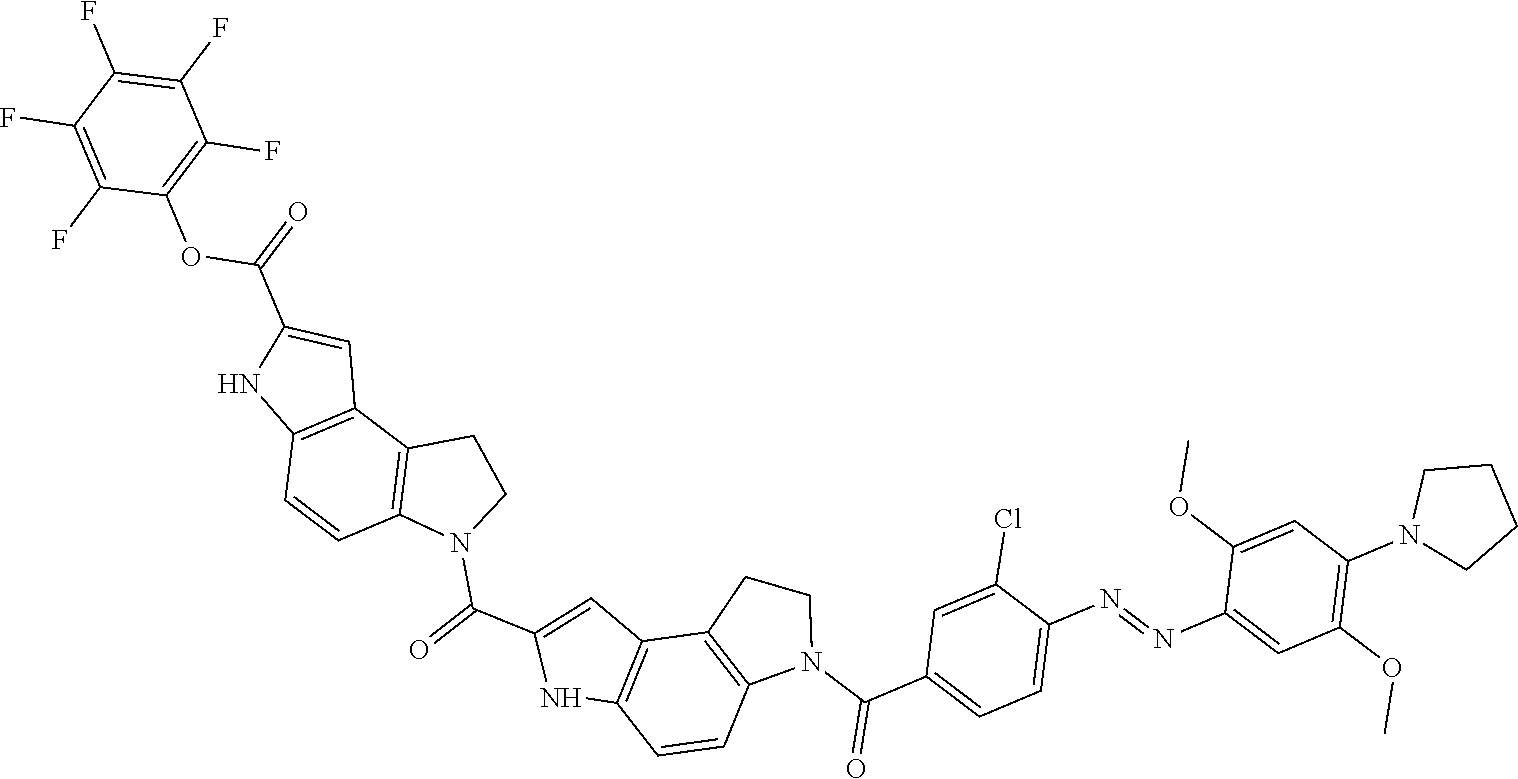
C1(F)=C(F)C(F)=C(OC(C2=CC3=C(C=CC4=C3CCN4C(C3=CC4=C(N3)C=CC3=C4CCN3C(C3=CC=C(N=NC4=CC(OC)=C(N5CCCC5)C=C4OC)C(Cl)=C3)=O)=O)N2)=O)C(F)=C1F
